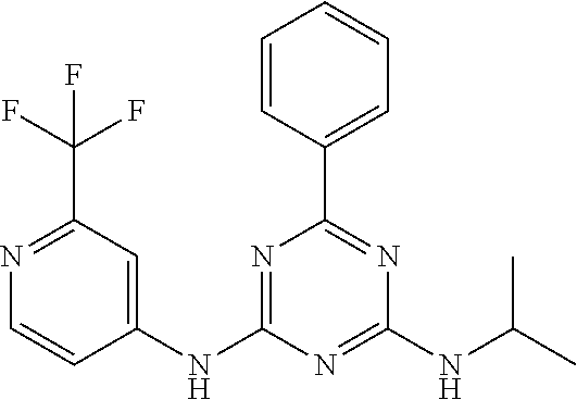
C1(NC2=CC(C(F)(F)F)=NC=C2)=NC(C2=CC=CC=C2)=NC(NC(C)C)=N1
